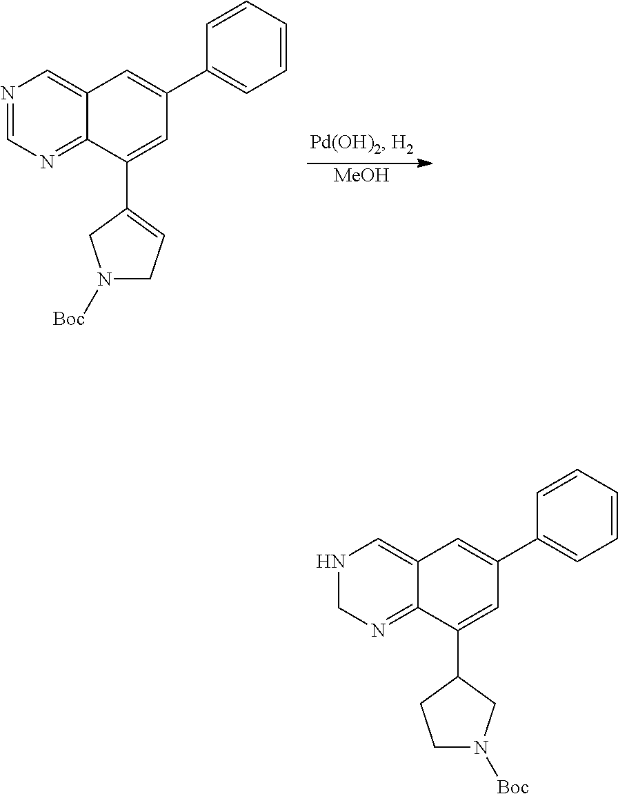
[MeOH].N1=CN=C2C(=C1)C=C(C1=CC=CC=C1)C=C2C1=CCN([Boc])C1.N1CN=C2C(=C1)C=C(C1=CC=CC=C1)C=C2C1CN([Boc])CC1
